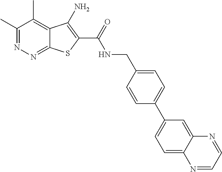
C1(C)=NN=C2C(=C1C)C(N)=C(C(=O)NCC1=CC=C(C3=CC=C4C(=C3)N=CC=N4)C=C1)S2
